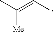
CC(=CC)[Me]
